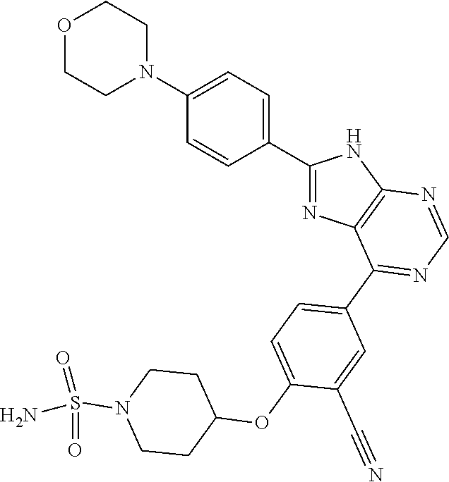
C1(C2=CC=C(N3CCOCC3)C=C2)=NC2=C(N1)N=CN=C2C1=CC=C(OC2CCN(S(=O)(N)=O)CC2)C(C#N)=C1
